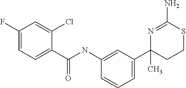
C1(C)(C2=CC=CC(NC(C3=CC=C(F)C=C3Cl)=O)=C2)CCSC(N)=N1
